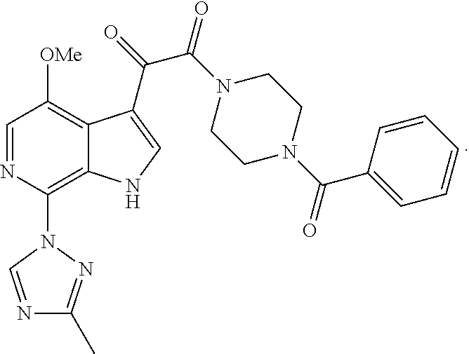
C12=C(N3C=NC(C)=N3)N=CC([OMe])=C1C(C(C(=O)N1CCN(C(C3=CC=CC=C3)=O)CC1)=O)=CN2
